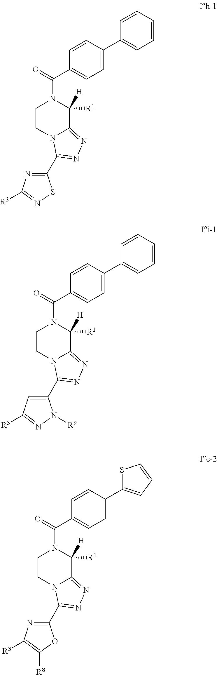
C1CN2C(=NN=C2C2=NC([R3])=NS2)C([H])([R1])N1C(=O)C1=CC=C(C2=CC=CC=C2)C=C1.C1CN2C(=NN=C2C2=CC([R3])=NN2[R9])C([H])([R1])N1C(=O)C1=CC=C(C2=CC=CC=C2)C=C1.C1CN2C(=NN=C2C2=NC([R3])=C([R8])O2)C([H])([R1])N1C(=O)C1=CC=C(C2=CC=CS2)C=C1
